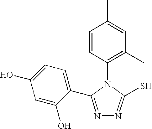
C1(N2C(S)=NN=C2C2=CC=C(O)C=C2O)=C(C)C=C(C)C=C1
